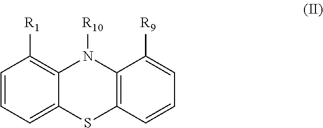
C1=CC=C2C(=C1[R1])N([R10])C1=C(S2)C=CC=C1[R9]
